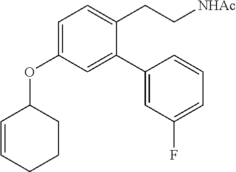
C1=C(OC2C=CCCC2)C=C(C2=CC(F)=CC=C2)C(CC[NHAc])=C1
